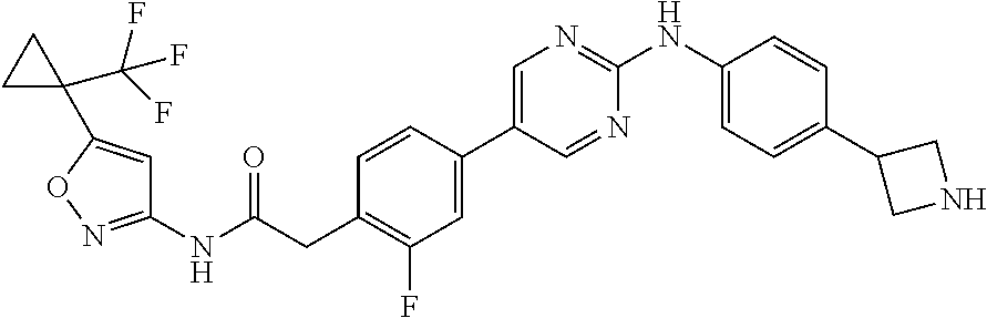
C1=CC(C2=CN=C(NC3=CC=C(C4CNC4)C=C3)N=C2)=CC(F)=C1CC(NC1=NOC(C2(C(F)(F)F)CC2)=C1)=O
